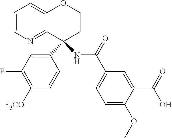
C1=CN=C2C(=C1)OCCC2(C1=CC(F)=C([F3CO])C=C1)NC(C1=CC=C(OC)C(C(=O)O)=C1)=O
